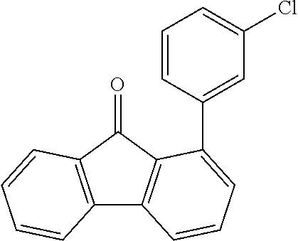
C12=C(C(=O)C3=C1C=CC=C3C1=CC(Cl)=CC=C1)C=CC=C2
